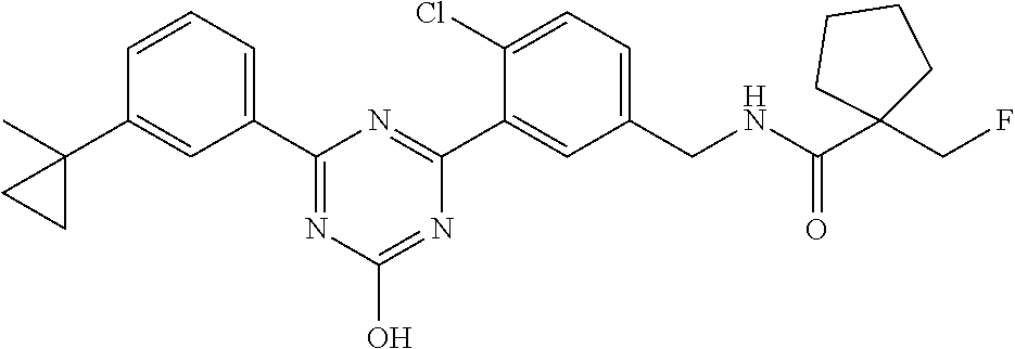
C1(C2=NC(O)=NC(C3=CC(CNC(=O)C4(CF)CCCC4)=CC=C3Cl)=N2)=CC=CC(C2(C)CC2)=C1
